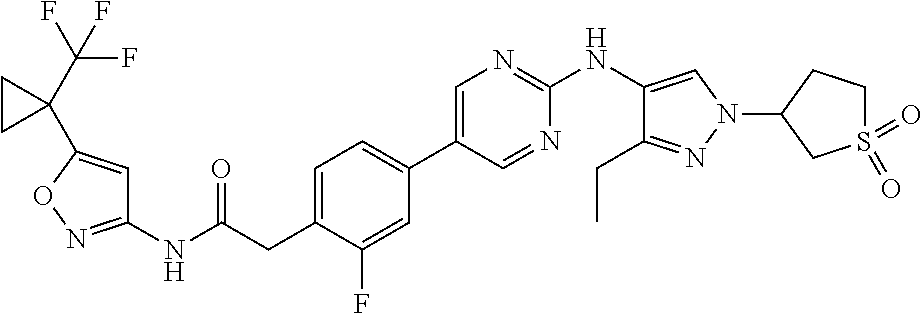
C1=C(CC(NC2=NOC(C3(C(F)(F)F)CC3)=C2)=O)C(F)=CC(C2=CN=C(NC3=CN(C4CCS(=O)(=O)C4)N=C3CC)N=C2)=C1
